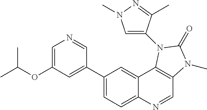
C1(C2=CC(OC(C)C)=CN=C2)=CC=C2C(=C1)C1=C(C=N2)N(C)C(=O)N1C1=CN(C)N=C1C
